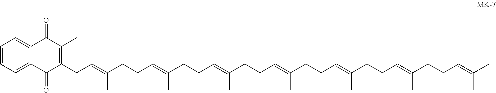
C1=CC=C2C(=C1)C(=O)C(C)=C(CC=C(CCC=C(CCC=C(CCC=C(CCC=C(CCC=C(CCC=C(C)C)C)C)C)C)C)C)C2=O
